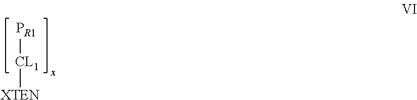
[PR1][CL1][XTEN]
